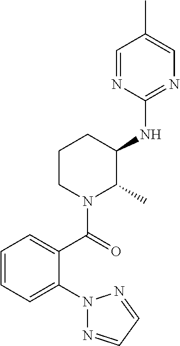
C1=CC=C(N2N=CC=N2)C(C(=O)N2C(C)C(NC3=NC=C(C)C=N3)CCC2)=C1
